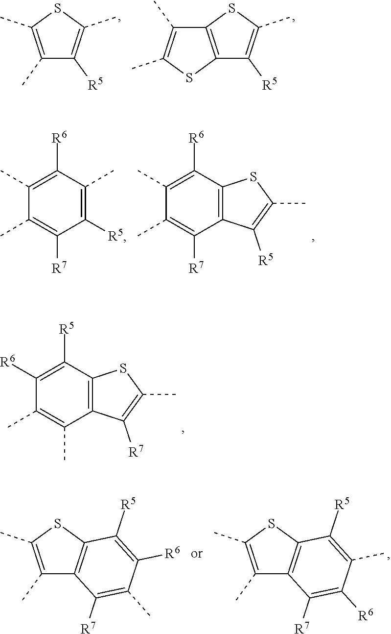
C1([R6])=C([R5])C2=C(C(C)=C1C)C([R7])=C(C)S2.C1(C)=C(C)SC(C)=C1[R5].C12=C(SC(C)=C1[R5])C(C)=C(C)S2.C1(C)=C([R6])C2=C(C([R7])=C1C)C([R5])=C(C)S2.C1(C)=C([R6])C(C)=C([R5])C([R7])=C1C.C1(C)=C(C)SC2=C1C([R7])=C([R6])C(C)=C2[R5].C1(C)=C(C)SC2=C1C([R7])=C(C)C([R6])=C2[R5]
